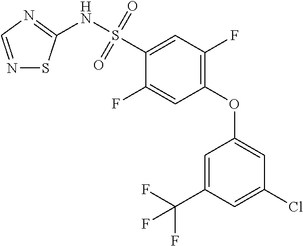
N1=CN=C(NS(C2=CC(F)=C(OC3=CC(Cl)=CC(C(F)(F)F)=C3)C=C2F)(=O)=O)S1
